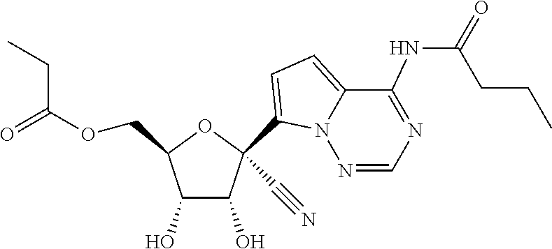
O(CC1OC(C#N)(C2=CC=C3C(NC(=O)CCC)=NC=NN32)C(O)C1O)C(=O)CC
